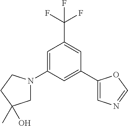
C1=C(N2CC(O)(C)CC2)C=C(C2=CN=CO2)C=C1C(F)(F)F
